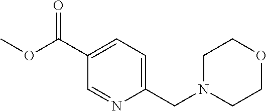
C(N1CCOCC1)C1=CC=C(C(OC)=O)C=N1
